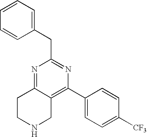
C1CNCC2=C(C3=CC=C([CF3])C=C3)N=C(CC3=CC=CC=C3)N=C12
